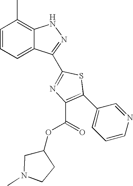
C1=CC=C2C(=C1C)NN=C2C1=NC(C(OC2CN(C)CC2)=O)=C(C2=CC=CN=C2)S1
